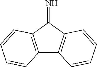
C12=C(C(=N)C3=C1C=CC=C3)C=CC=C2
